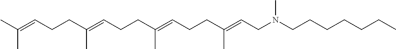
C(C(=CCCC(=CCCC(=CCN(CCCCCCC)C)C)C)C)CC=C(C)C
